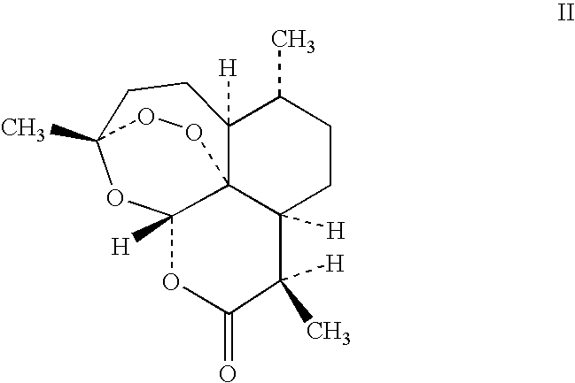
C12([H])CCC(C)C3([H])CCC4(C)OC([H])(C13OO4)OC(=O)C2(C)[H]
